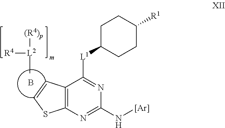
C12=C(N=C(N[Ar])N=C1[L1]C1CCC([R1])CC1)SC=C2.B.C[L2]([R4])[(R4)p]
